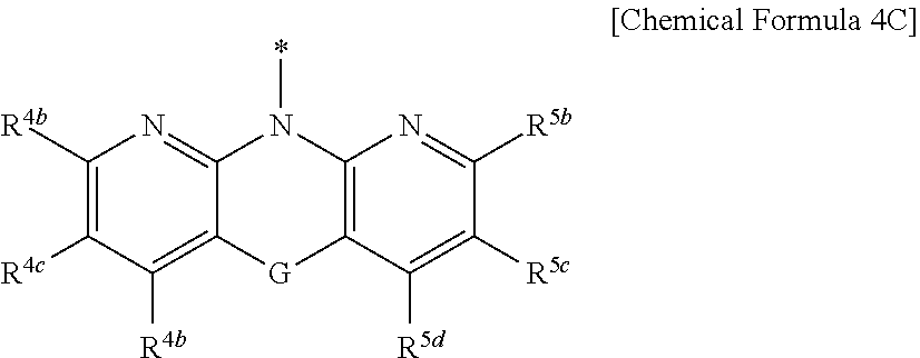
C1([R4b])=C([R4c])C([R4b])=C2C(=N1)N(*)C1=C([G]2)C([R5d])=C([R5c])C([R5b])=N1
